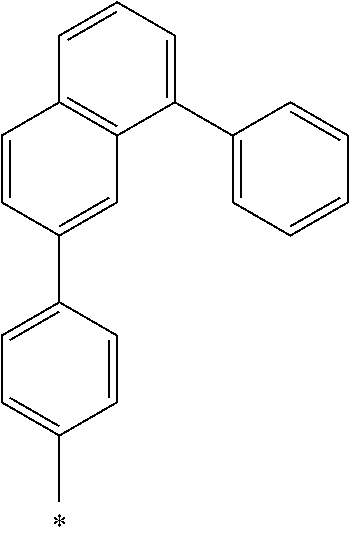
C1=CC(C)=CC=C1C1=CC2=C(C=C1)C=CC=C2C1=CC=CC=C1
